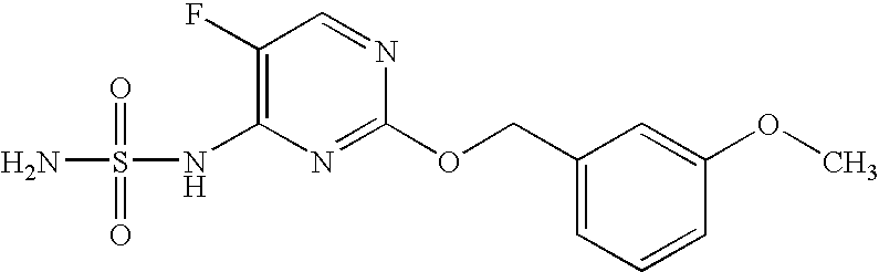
C1(F)=C(NS(=O)(=O)N)N=C(OCC2=CC=CC(OC)=C2)N=C1
